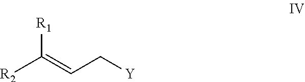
C([Y])C=C([R2])[R1]
